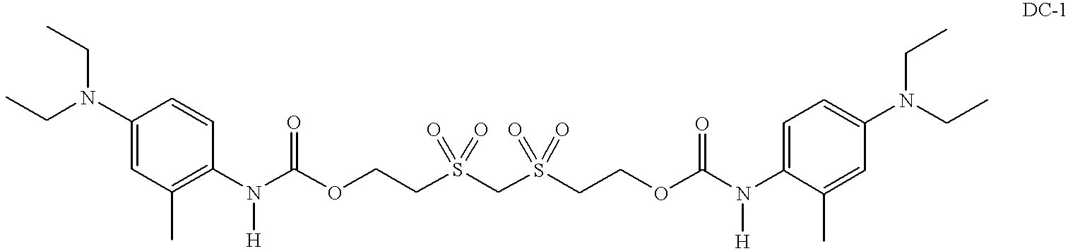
C1(N(CC)CC)=CC(C)=C(N(C(OCCS(CS(CCOC(N(C2=CC=C(N(CC)CC)C=C2C)[H])=O)(=O)=O)(=O)=O)=O)[H])C=C1
